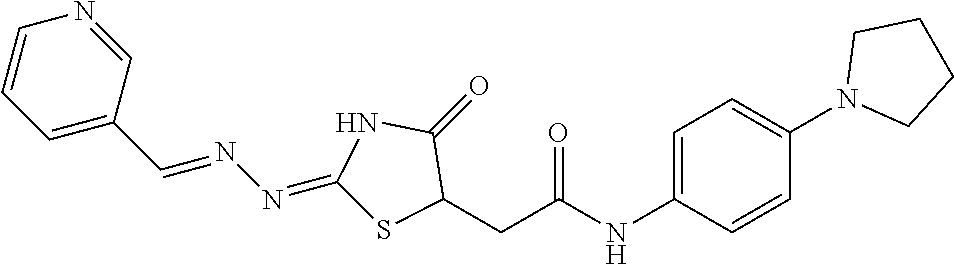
C1=CC=C(C=NN=C2SC(CC(NC3=CC=C(N4CCCC4)C=C3)=O)C(=O)N2)C=N1
